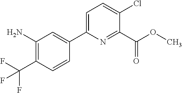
FC(F)(C1=C(N)C=C(C2=CC=C(Cl)C(C(OC)=O)=N2)C=C1)F
